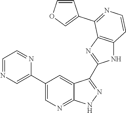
C1=NC=C(C2=CN=C3C(=C2)C(C2=NC4=C(N2)C=CN=C4C2=COC=C2)=N[N H]3)N=C1
